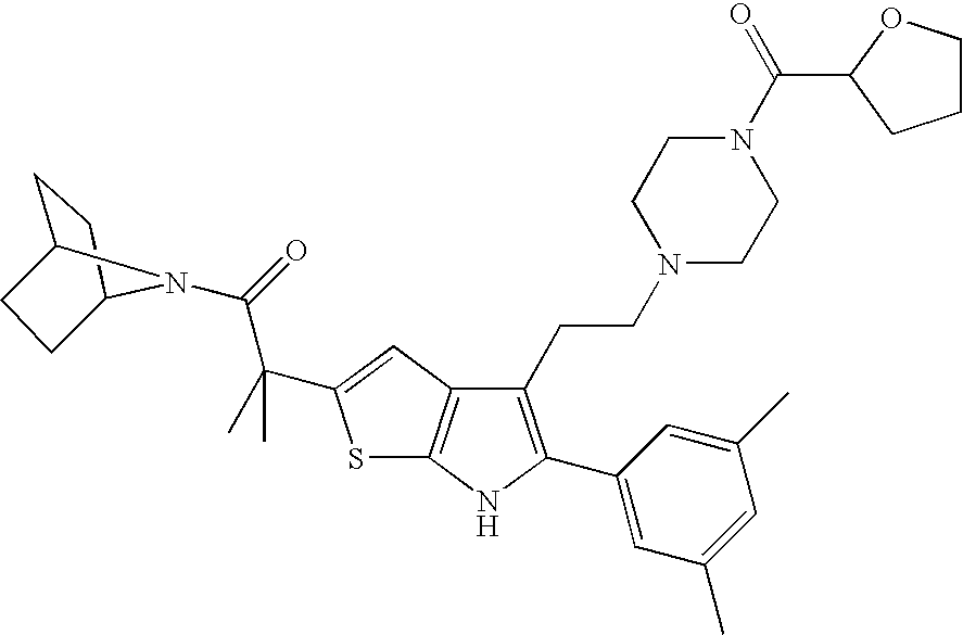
S1C2=C(C=C1C(C(=O)N1C3CCC1CC3)(C)C)C(CCN1CCN(C(C3CCCO3)=O)CC1)=C(C1=CC(C)=CC(C)=C1)N2
